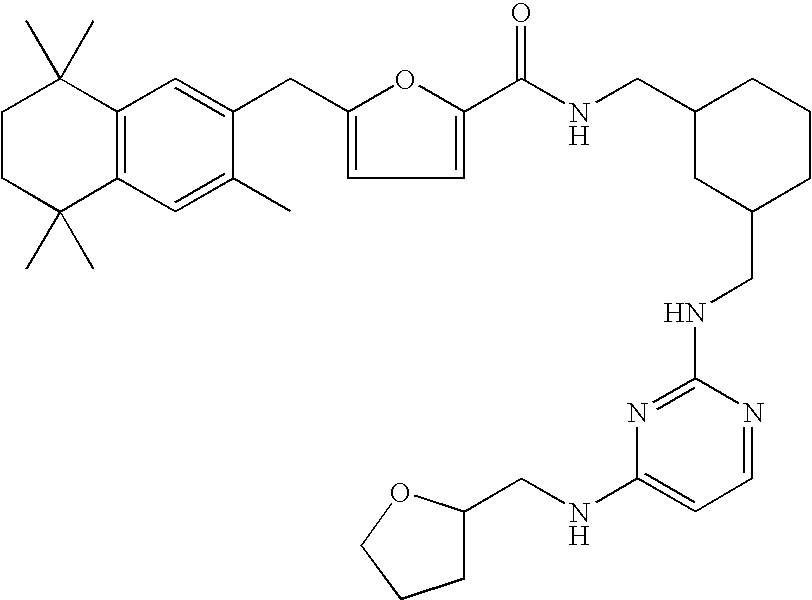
C1CC(C)(C)C2=C(C1(C)C)C=C(CC1=CC=C(C(NCC3CC(CNC4=NC(NCC5CCCO5)=CC=N4)CCC3)=O)O1)C(C)=C2
